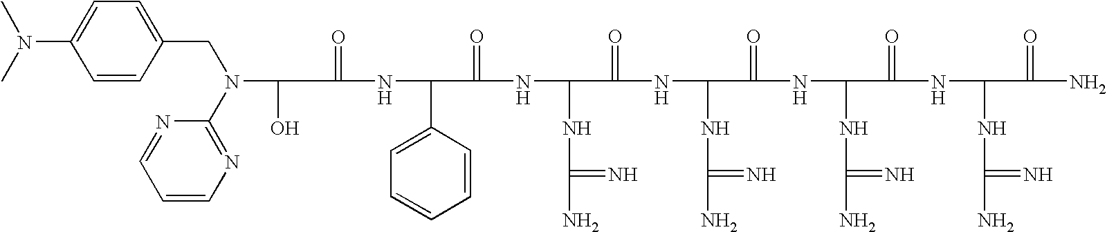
C(=O)(NC(C1=CC=CC=C1)C(=O)NC(NC(N)=N)C(=O)NC(NC(N)=N)C(=O)NC(NC(N)=N)C(=O)NC(NC(N)=N)C(=O)N)C(O)N(C1=NC=CC=N1)CC1=CC=C(N(C)C)C=C1
